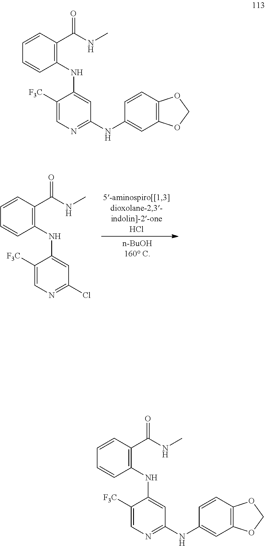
C1([F3C])=CN=C(Cl)C=C1NC1=C(C(NC)=O)C=CC=C1.C1([F3C])=CN=C(NC2=CC3=C(C=C2)OCO3)C=C1NC1=C(C(NC)=O)C=CC=C1.C1([F3C])=CN=C(NC2=CC3=C(C=C2)OCO3)C=C1NC1=C(C(NC)=O)C=CC=C1
